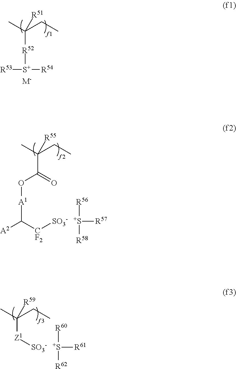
CC(CC)([R51])[R52][S+]([R54])[R53].[M-].CC(CC)([R55])C(=O)O[A1]C([A2])[CF2][SO3-].[R56][S+]([R57])[R58].CC(CC)([R59])[Z1][SO3-].[R60][S+]([R61])[R62]
